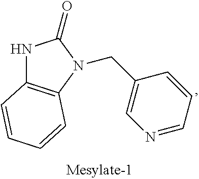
N1C2=C(N(CC3=CN=CC=C3)C1=O)C=CC=C2
